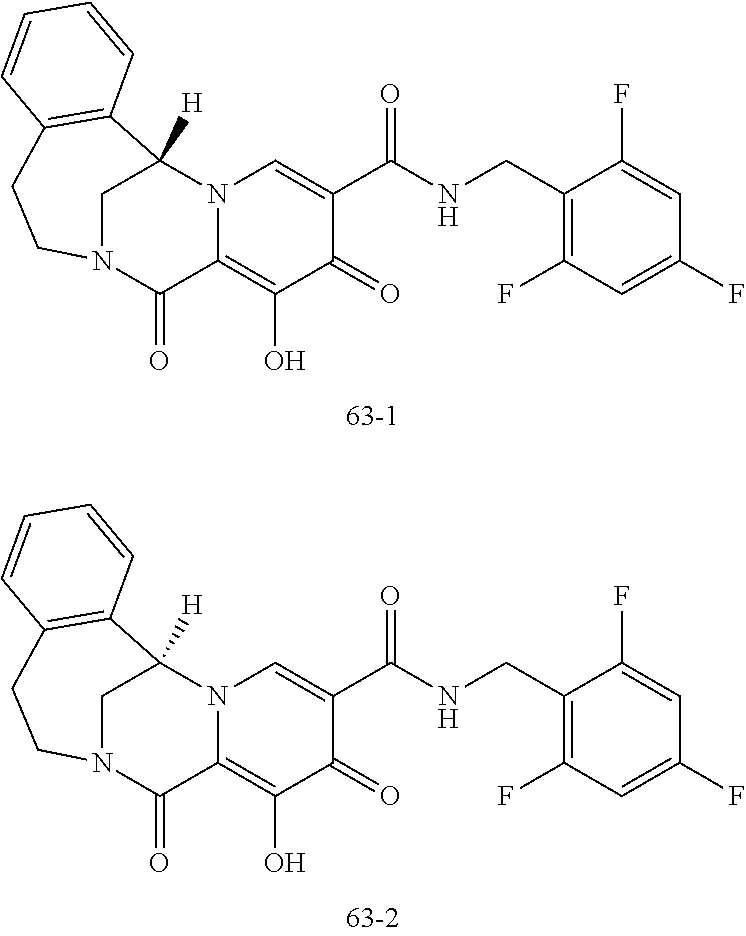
C1(=O)C(C(=O)NCC2=C(F)C=C(F)C=C2F)=CN2C(=C1O)C(=O)N1CC2([H])C2=C(CC1)C=CC=C2.C1(=O)C(C(=O)NCC2=C(F)C=C(F)C=C2F)=CN2C(=C1O)C(=O)N1CC2([H])C2=C(CC1)C=CC=C2
